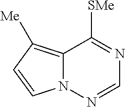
C12=C([Me])C=CN1N=CN=C2[SMe]
